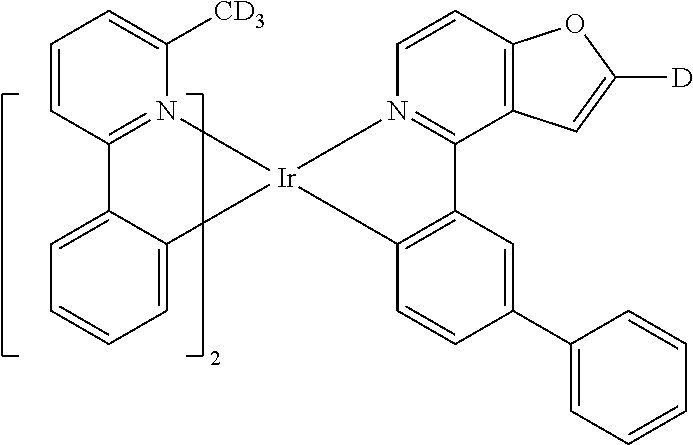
C1=C2C(=CC=C1)C[Ir]1(CN3=C2C=CC=C3[CD3])CN2=C(C3=C(C=C2)OC([D])=C3)C2=C(C=CC(C3=CC=CC=C3)=C2)C1
